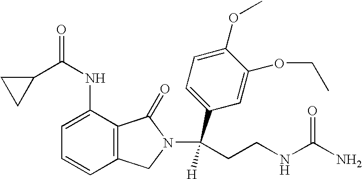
C1(C(NC2=CC=CC3=C2C(=O)N(C(CCNC(N)=O)(C2=CC=C(OC)C(OCC)=C2)[H])C3)=O)CC1
